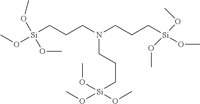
[Si](CCCN(CCC[Si](OC)(OC)OC)CCC[Si](OC)(OC)OC)(OC)(OC)OC
